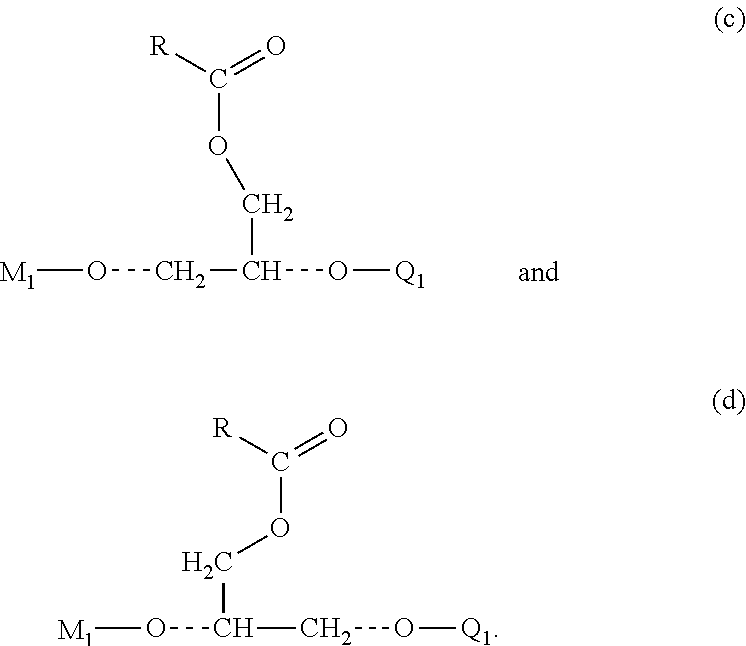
[M1]OCC(O[Q1])COC(=O)[R].[M1]OC(CO[Q1])COC(=O)[R]
